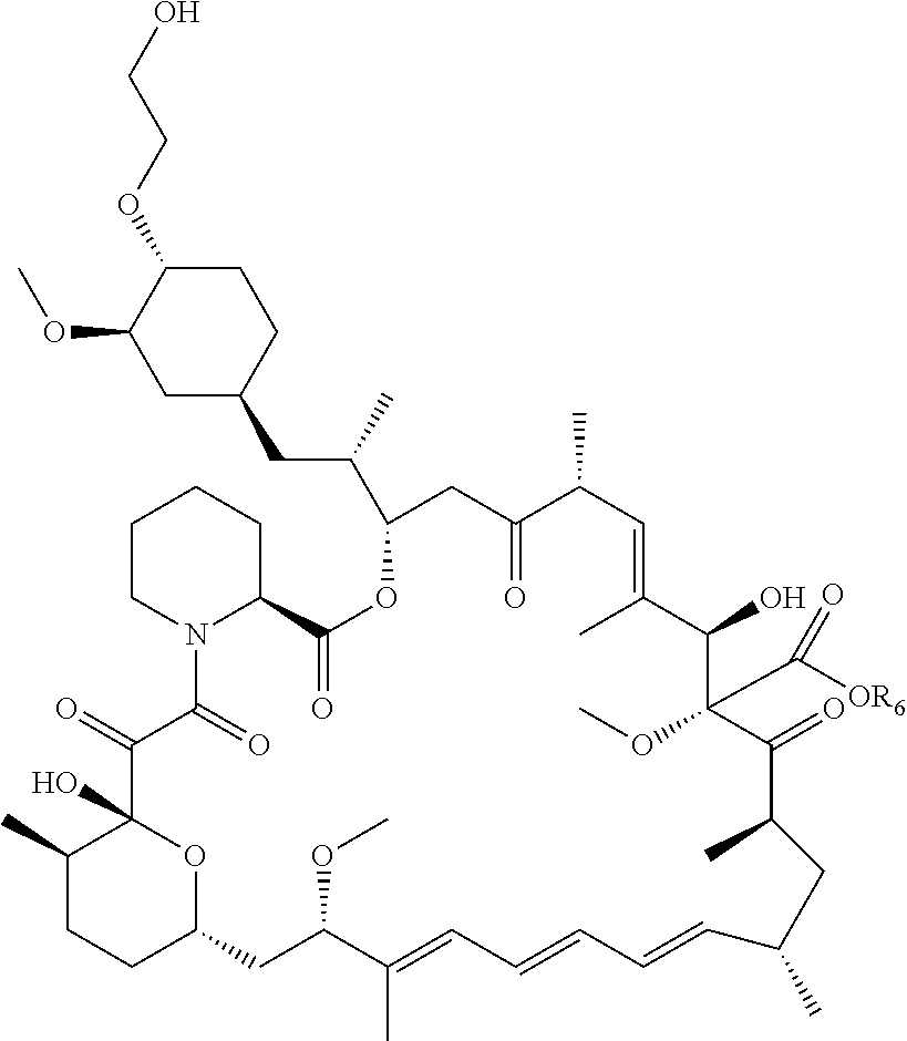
C1(C)CCC2OC1(O)C(=O)C(=O)N1C(C(=O)OC(C(CC3CCC(OCCO)C(OC)C3)C)CC(=O)C(C)C=C(C)C(O)C(OC)(C([OR6])=O)C(=O)C(C)CC(C)C=CC=CC=C(C)C(OC)C2)CCCC1
